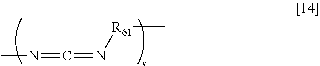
CN=C=N[R61]C
